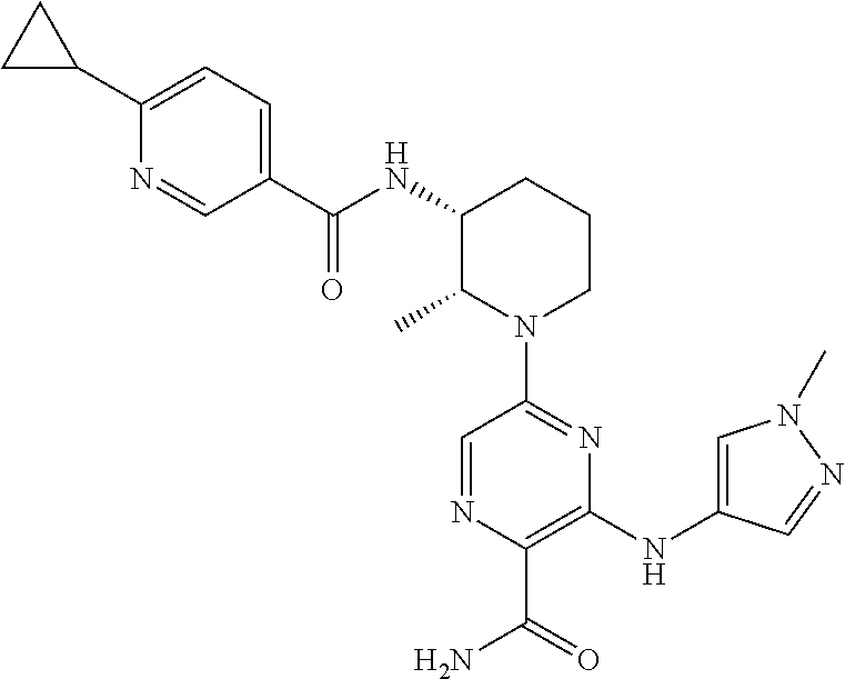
C1(C(=O)NC2C(C)N(C3=NC(NC4=CN(C)N=C4)=C(C(N)=O)N=C3)CCC2)=CC=C(C2CC2)N=C1
